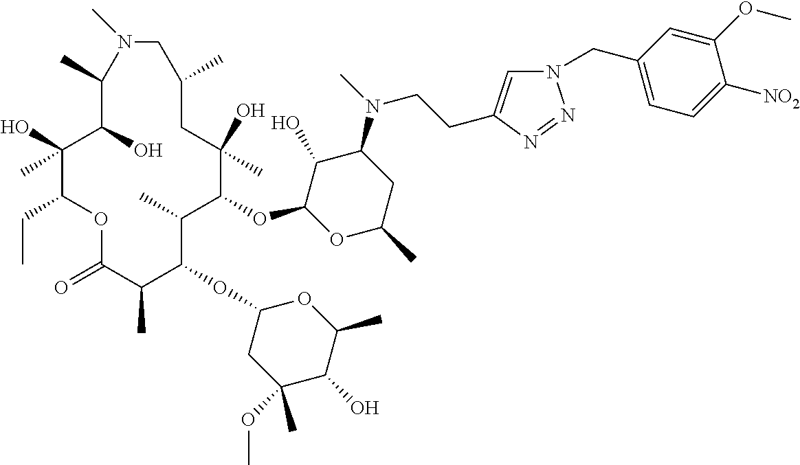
C1(O)C(OC2C(C)C(OC3CC(OC)(C)C(O)C(C)O3)C(C)C(=O)OC(CC)C(O)(C)C(O)C(C)N(C)CC(C)CC2(O)C)OC(C)CC1N(C)CCC1=CN(CC2=CC=C([NO2])C(OC)=C2)N=N1
